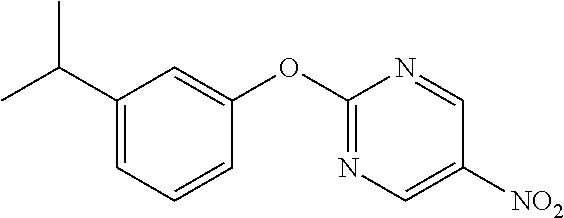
C1(C(C)C)=CC=CC(OC2=NC=C([NO2])C=N2)=C1
